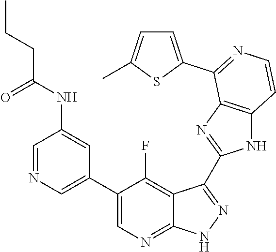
C1=NC=C(C2=CN=C3C(=C2F)C(C2=NC4=C(N2)C=CN=C4C2=CC=C(C)S2)=N[N H]3)C=C1NC(CCC)=O
